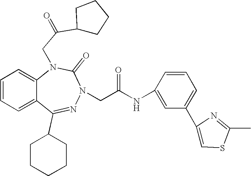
C1=CC=C2C(=C1)N(CC(C1CCCC1)=O)C(=O)N(CC(NC1=CC(C3=CSC(C)=N3)=CC=C1)=O)N=C2C1CCCCC1
